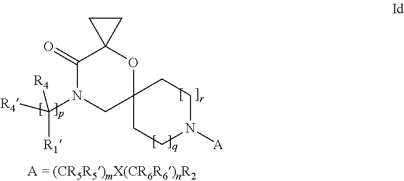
C1(=O)N(C([R4])([R4])[R1])CC2(OC13CC3)CCN([A])CC2
